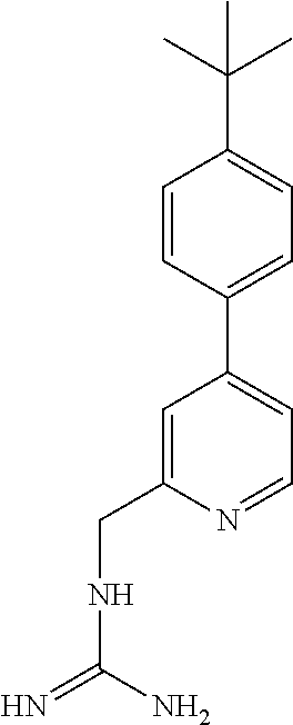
C1(C2=CC=NC(CNC(N)=N)=C2)=CC=C(C(C)(C)C)C=C1
